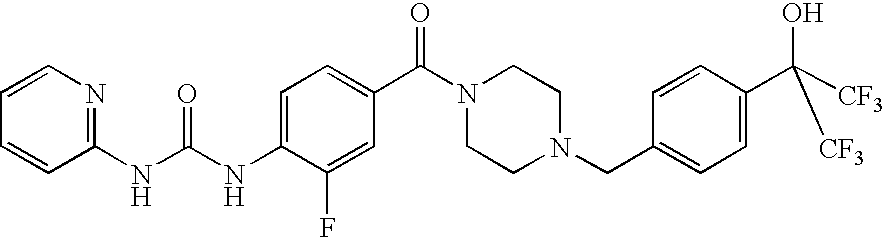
C1(NC(=O)NC2=CC=C(C(=O)N3CCN(CC4=CC=C(C(O)([CF3])[CF3])C=C4)CC3)C=C2F)=NC=CC=C1
